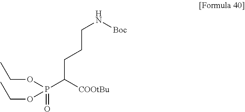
O(P(C([COOtBu])CCCN[Boc])(=O)OCC)CC
